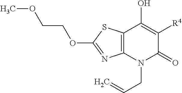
C12=C(N(CC=C)C(=O)C([R4])=C1O)N=C(OCCOC)S2
